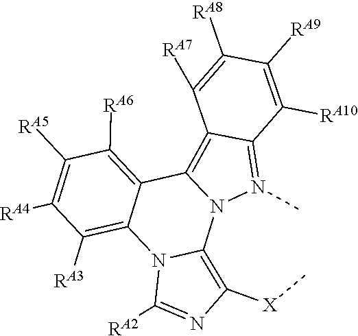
C1([RA6])=C2C3=C4C(=N(C)N3C3=C([X]C)N=C([RA2])N3C2=C([RA3])C([RA4])=C1[RA5])C([RA10])=C([RA9])C([RA8])=C4[RA7]
